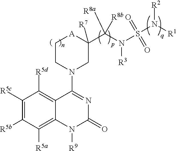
C1([R5c])=C([R5b])C([R5a])=C2C(=C1[R5d])C(N1CC([R7])(C(N(S(N([R1])[R2])(=O)=O)[R3])([R8a])[R8b])[A]CC1)=NC(=O)N2[R9]
